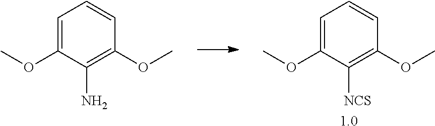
C1=C(OC)C([NCS])=C(OC)C=C1.[1.0].C1=C(OC)C(N)=C(OC)C=C1
